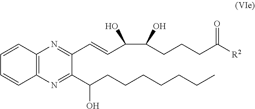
C12=C(N=C(C(CCCCCCC)O)C(C=CC(O)C(O)CCCC([R2])=O)=N1)C=CC=C2
